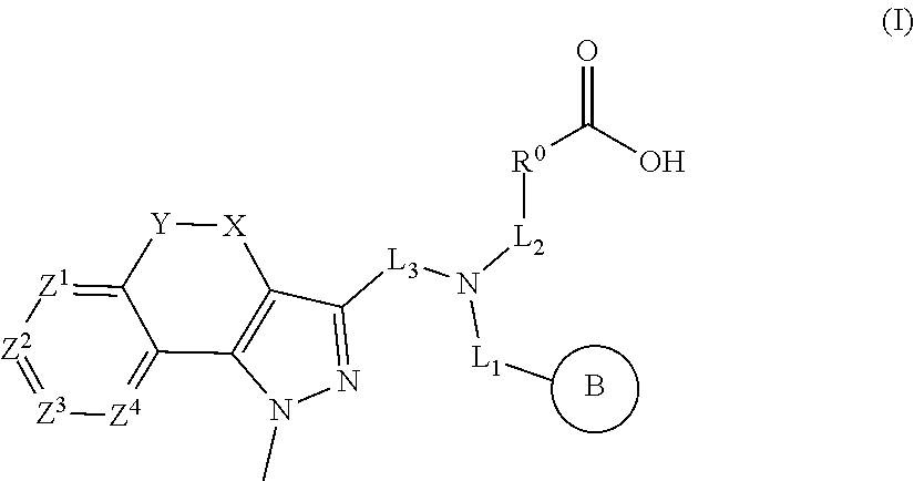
[L2](N([L3]C1=NN(C)C2=C1[X][Y]C1=[Z1][Z2]=[Z3][Z4]=C21)[L1]C)[R0]C(=O)O.B
